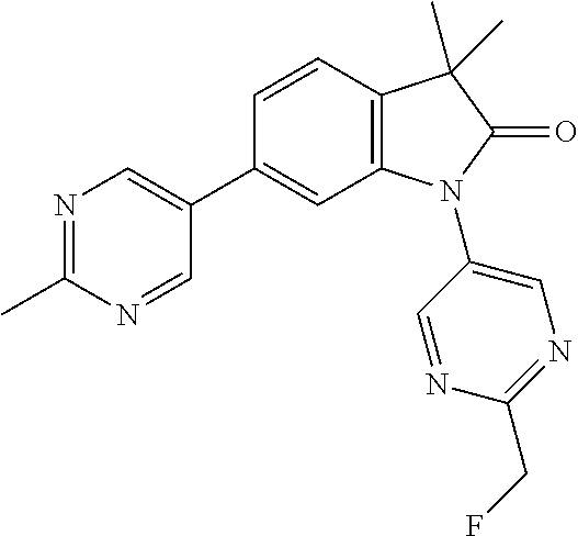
C1=CC2=C(C=C1C1=CN=C(C)N=C1)N(C1=CN=C(CF)N=C1)C(=O)C2(C)C
